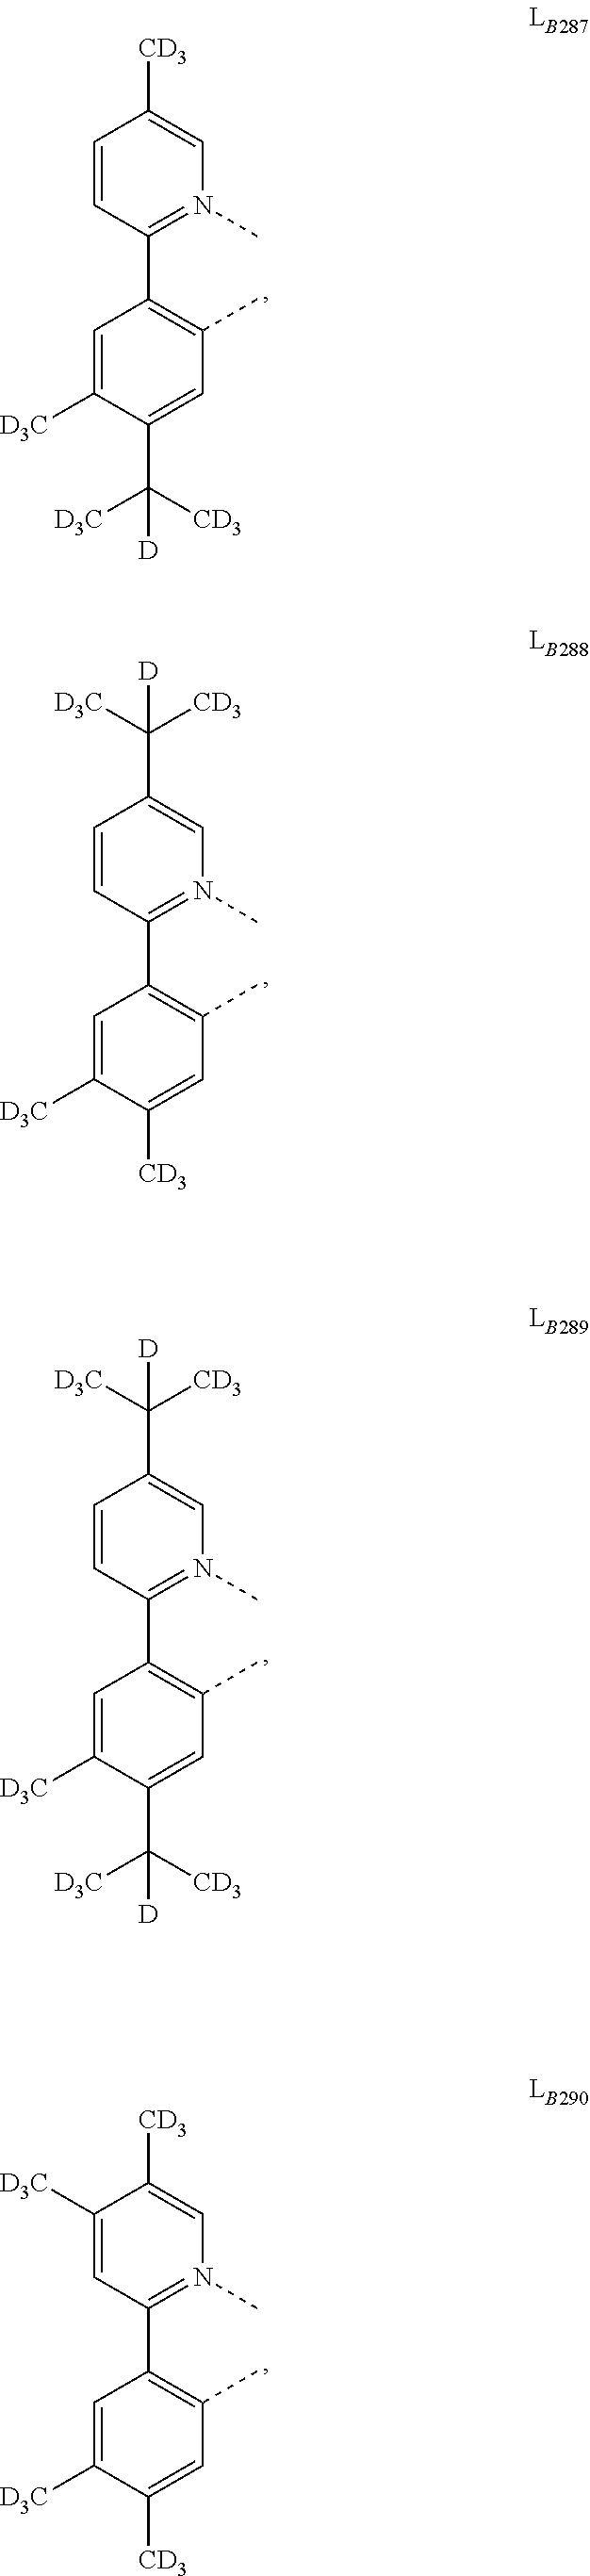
C1([D3C])=CC(C2=C(C)C=C([CD3])C([D3C])=C2)=N(C)C=C1[CD3].C1=CC(C2=C(C)C=C(C([CD3])([D3C])[D])C([D3C])=C2)=N(C)C=C1[CD3].C1=CC(C2=C(C)C=C([CD3])C([D3C])=C2)=N(C)C=C1C([D3C])([CD3])[D].C1=CC(C2=C(C)C=C(C([CD3])([D3C])[D])C([D3C])=C2)=N(C)C=C1C([D3C])([CD3])[D]
